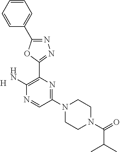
C1(N2CCN(C(C(C)C)=O)CC2)=NC(C2=NN=C(C3=CC=CC=C3)O2)=C(N)N=C1.[H]
